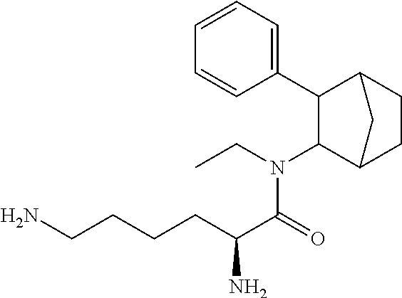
C1(N(CC)C(C(CCCCN)N)=O)C2CCC(C1C1=CC=CC=C1)C2
